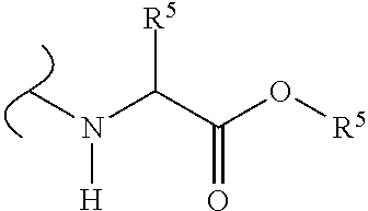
C(C(O[R5])=O)(N(C)[H])[R5]
